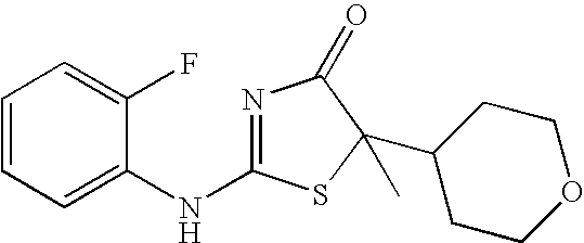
N1=C(NC2=CC=CC=C2F)SC(C2CCOCC2)(C)C1=O
